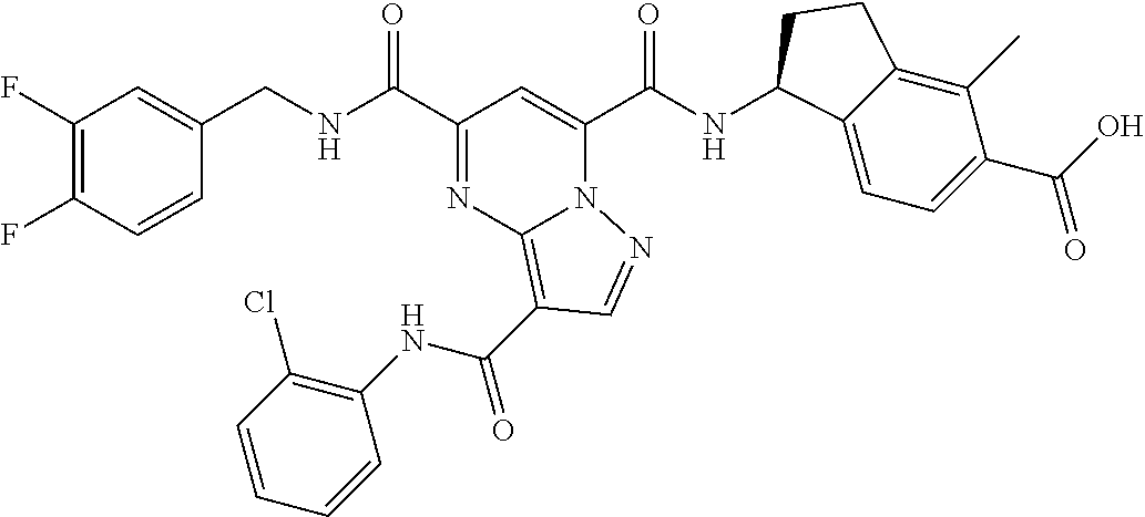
C1(F)=C(F)C=CC(CNC(C2=NC3=C(C(NC4=C(Cl)C=CC=C4)=O)C=NN3C(C(NC3C4=CC=C(C(=O)O)C(C)=C4CC3)=O)=C2)=O)=C1
